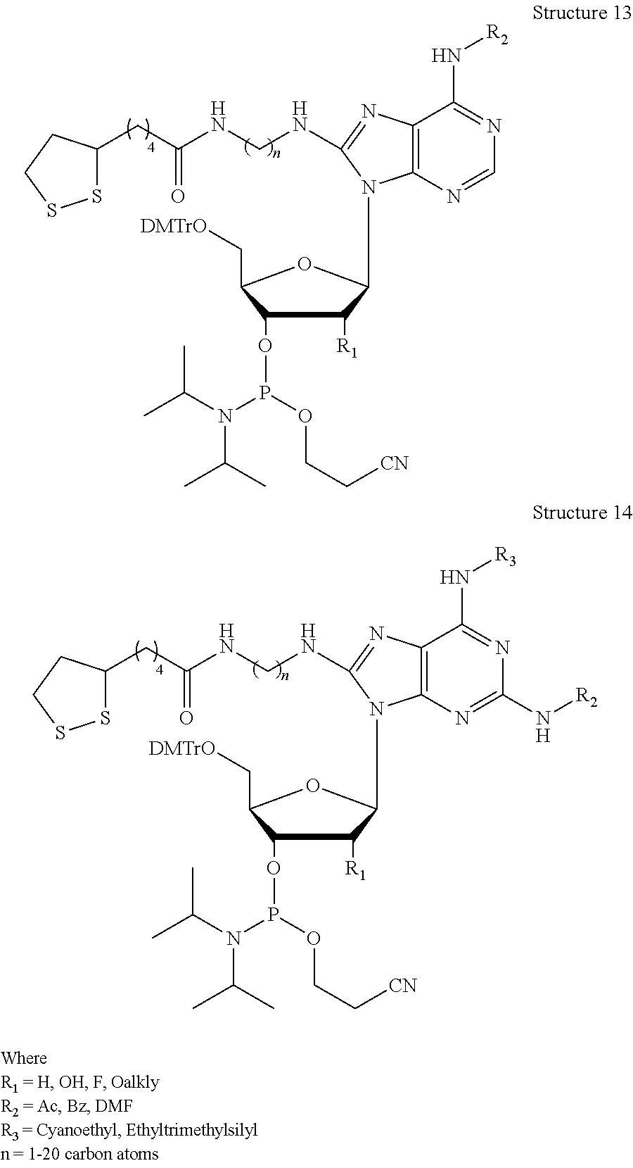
N1=C(N[R2])C2=C(N=C1)N(C1C([R1])C(OP(N(C(C)C)C(C)C)OCC[CN])C(C[DMTrO])O1)C(NCNC(CC1SSCC1)=O)=N2.N1=C(N[R3])C2=C(N=C1N[R2])N(C1C([R1])C(OP(N(C(C)C)C(C)C)OCC[CN])C(C[DMTrO])O1)C(NCNC(CC1SSCC1)=O)=N2
